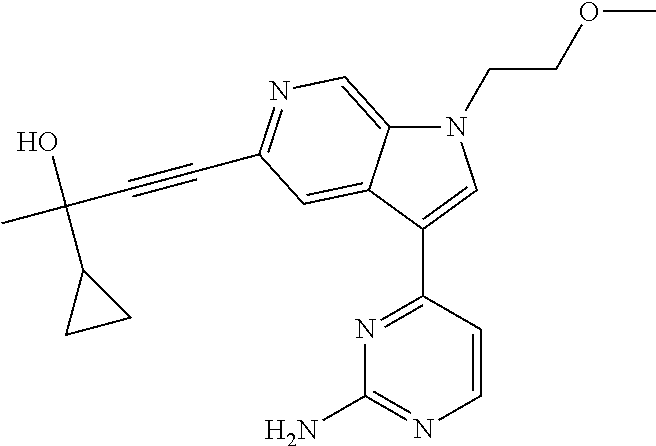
N1(CCOC)C2=CN=C(C#CC(O)(C)C3CC3)C=C2C(C2=NC(N)=NC=C2)=C1
